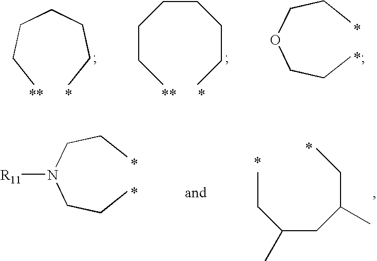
CCCCCCC.C(CC)CCCCC.CCCOCCC.CCCN(CCC)[R11].C(CC(CC)C)(CC)C
